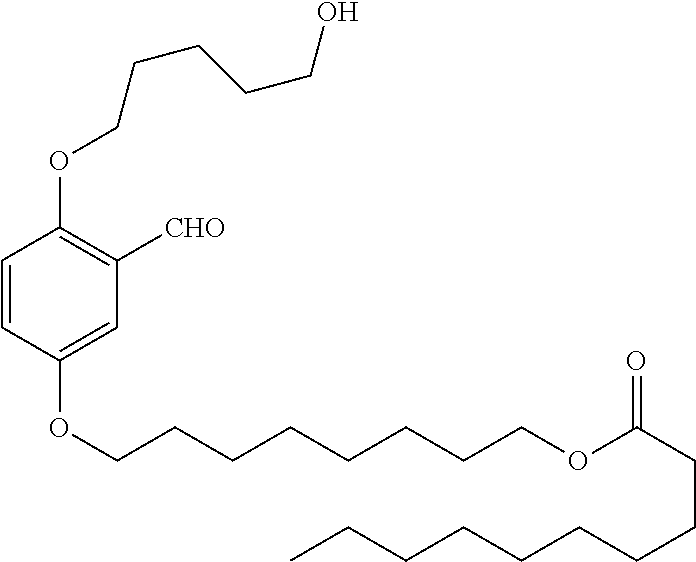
C1=CC(OCCCCCCCCOC(CCCCCCCCC)=O)=CC([CHO])=C1OCCCCCO
